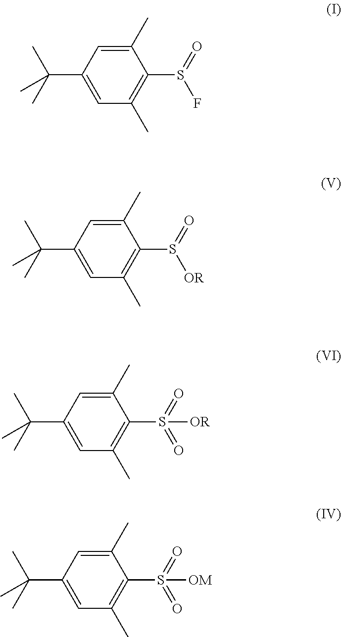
C1(C)=CC(C(C)(C)C)=CC(C)=C1S(=O)F.C1(C)=CC(C(C)(C)C)=CC(C)=C1S(=O)[OR].C1(C)=CC(C(C)(C)C)=CC(C)=C1S(=O)(=O)[OR].C1(C)=CC(C(C)(C)C)=CC(C)=C1S(=O)(=O)[OM]
